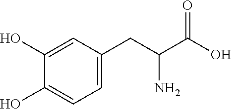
C(CC1=CC=C(O)C(O)=C1)(C(O)=O)N
